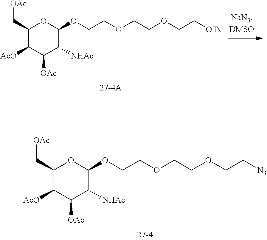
C1(C[OAc])C([AcO])C([OAc])C([NHAc])C(OCCOCCOCC[OTs])O1.C1(C[OAc])C([AcO])C([OAc])C([NHAc])C(OCCOCCOCC[N3])O1
